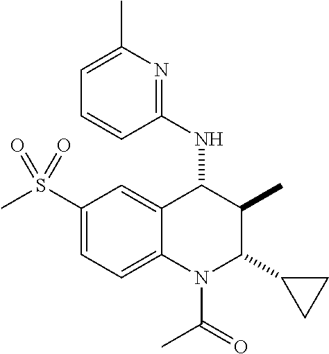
C1(S(C)(=O)=O)=CC=C2C(=C1)C(NC1=NC(C)=CC=C1)C(C)C(C1CC1)N2C(C)=O
